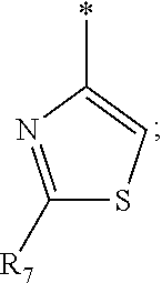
C1([R7])=NC(*)=CS1
